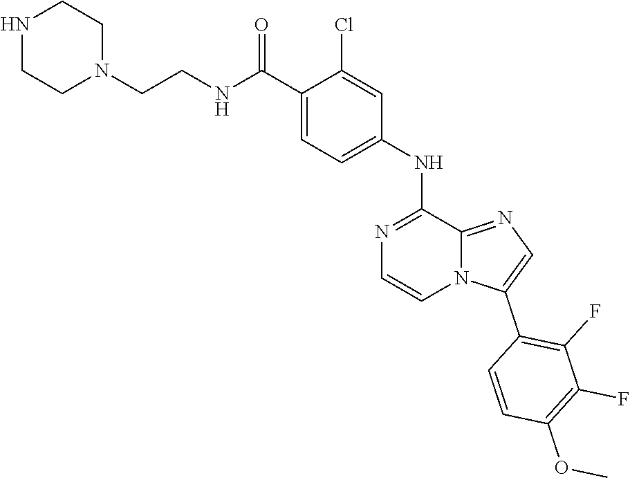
C1(Cl)=CC(NC2=NC=CN3C2=NC=C3C2=C(F)C(F)=C(OC)C=C2)=CC=C1C(NCCN1CCNCC1)=O
